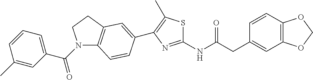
C1=CC2=C(C=C1CC(NC1=NC(C3=CC4=C(N(C(C5=CC=CC(C)=C5)=O)CC4)C=C3)=C(C)S1)=O)OCO2
